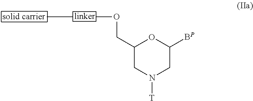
C1(COC)CN([T])CC([BP])O1
